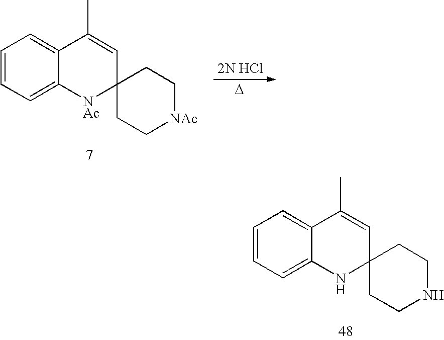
C12=CC=CC=C1C(C)=CC1([NAc]2)CC[NAc]CC1.[2N HCl].[D].C12=CC=CC=C1C(C)=CC1(N2)CCNCC1
